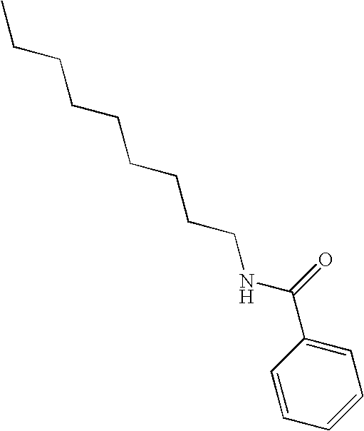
C(CCCCNC(C1=CC=CC=C1)=O)CCCC
